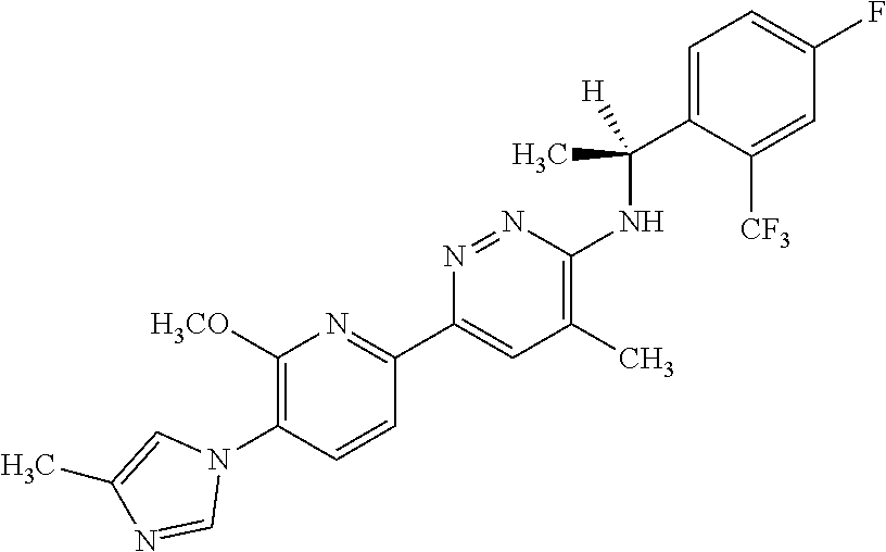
C1([H3CO])=C(N2C=C(C)N=C2)C=CC(C2=CC(C)=C(NC(C3=CC=C(F)C=C3[CF3])(C)[H])N=N2)=N1
